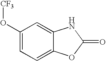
[CF3]OC1=CC=C2C(=C1)NC(=O)O2
